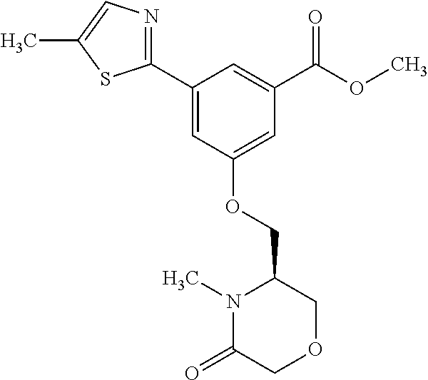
C1(C2=CC(OCC3N(C)C(=O)COC3)=CC(C(=O)OC)=C2)=NC=C(C)S1
